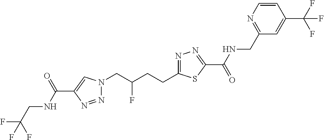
C1(C(NCC(F)(F)F)=O)=CN(CC(CCC2=NN=C(C(=O)NCC3=NC=CC(C(F)(F)F)=C3)S2)F)N=N1
